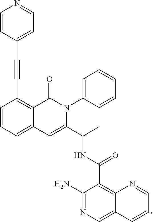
C12=CC=CC(C#CC3=CC=NC=C3)=C1C(=O)N(C1=CC=CC=C1)C(C(C)NC(C1=C3C(=CN=C1N)C=CC=N3)=O)=C2
